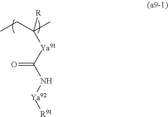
CCC(C)([Ya91]C(N[Ya92][R91])=O)[R]
